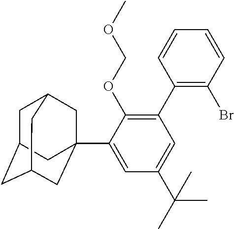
C1C2CC3CC(C4=CC(C(C)(C)C)=CC(C5=C(Br)C=CC=C5)=C4OCOC)(CC1C3)C2
